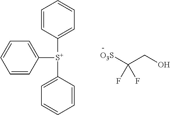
C1=CC([S+](C2=CC=CC=C2)C2=CC=CC=C2)=CC=C1.[O3S]C(CO)(F)F
